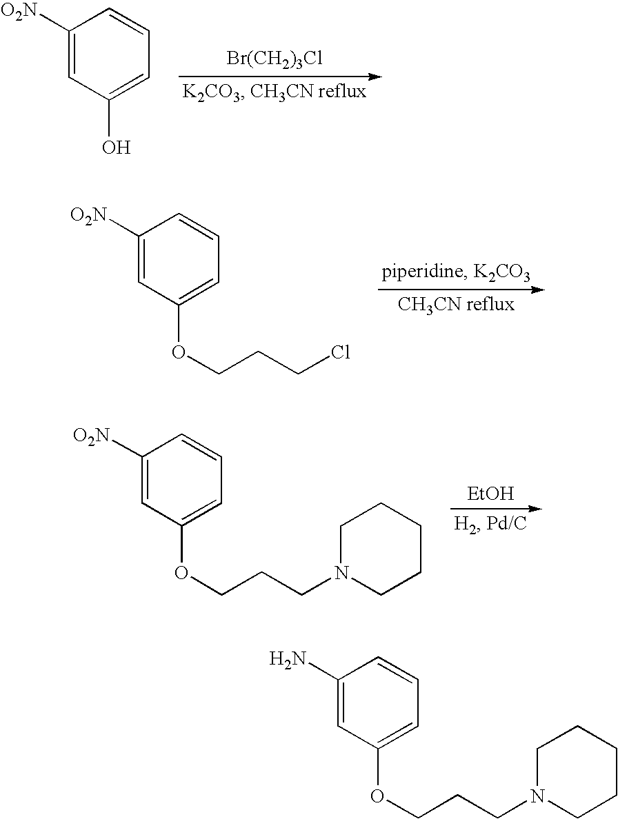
[Br(CH2)3Cl].C1([O2N])=CC(O)=CC=C1.C1([O2N])=CC(OCCCCl)=CC=C1.[EtOH].C1([O2N])=CC(OCCCN2CCCCC2)=CC=C1.C1(N)=CC(OCCCN2CCCCC2)=CC=C1
